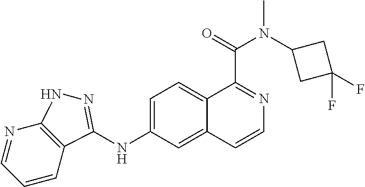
N1=CC=CC2=C1NN=C2NC1=CC=C2C(=C1)C=CN=C2C(=O)N(C1CC(F)(F)C1)C
